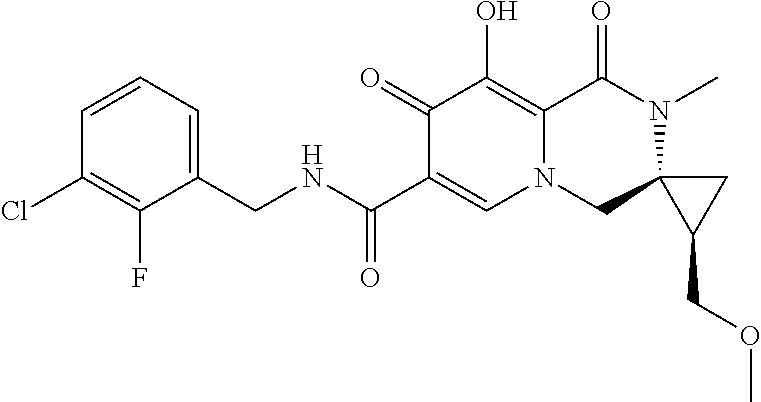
C1(F)=C(Cl)C=CC=C1CNC(C1=CN2CC3(N(C)C(=O)C2=C(O)C1=O)C(COC)C3)=O
